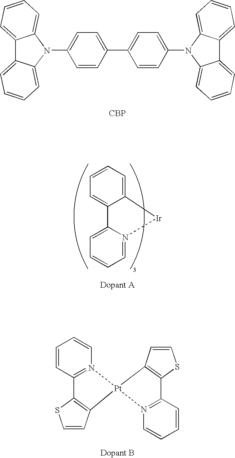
C1(N2C3=CC=CC=C3C3=CC=CC=C23)=CC=C(C2=CC=C(N3C4=CC=CC=C4C4=CC=CC=C34)C=C2)C=C1.[CBP].C1=CC=C2C(=C1)C1=CC=CC=N1[Ir]2.C1=CC2=N(C=C1)[Pt]1(C3=C2SC=C3)N2=C(C=CC=C2)C2=C1C=CS2
